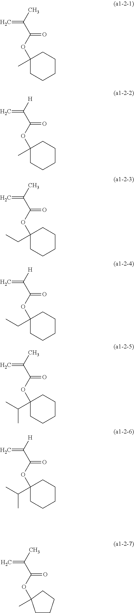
C1(OC(C(C)=C)=O)(C)CCCCC1.C1(OC(C([H])=C)=O)(C)CCCCC1.C1(OC(C(C)=C)=O)(CC)CCCCC1.C1(OC(C([H])=C)=O)(CC)CCCCC1.C1(OC(C(C)=C)=O)(C(C)C)CCCCC1.C1(OC(C([H])=C)=O)(C(C)C)CCCCC1.O(C(C(C)=C)=O)C1(C)CCCC1
